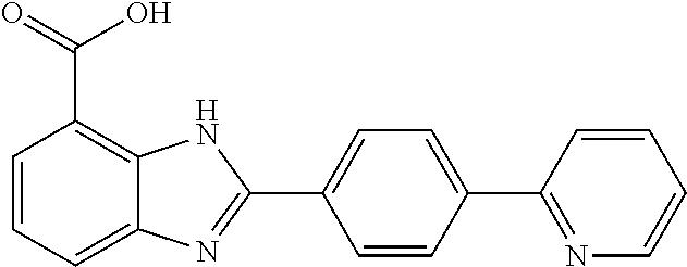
C1=CC(C2=NC=CC=C2)=CC=C1C1=NC2=CC=CC(C(=O)O)=C2N1
